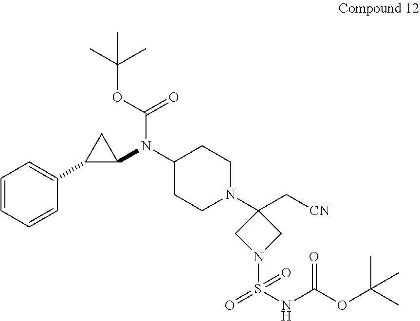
C1=CC=CC(C2C(N(C3CCN(C4(C[CN])CN(S(NC(OC(C)(C)C)=O)(=O)=O)C4)CC3)C(OC(C)(C)C)=O)C2)=C1
